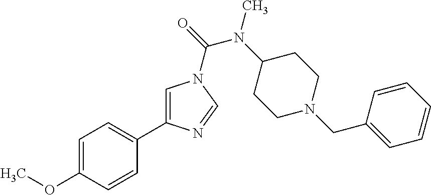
C1=C(OC)C=CC(C2=CN(C(N(C)C3CCN(CC4=CC=CC=C4)CC3)=O)C=N2)=C1
